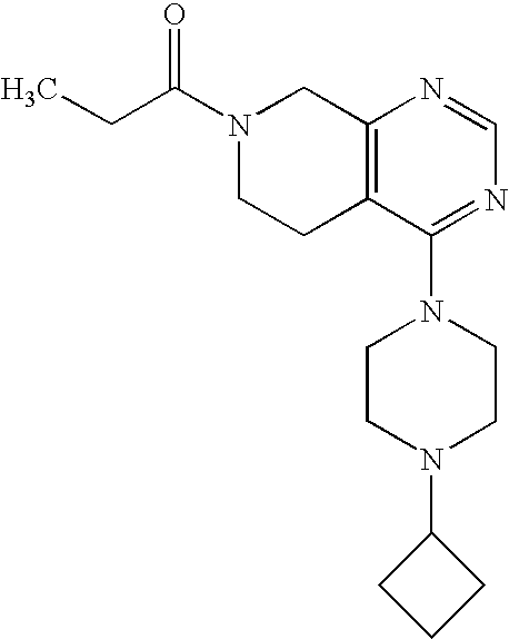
C(C)C(N1CCC2=C(C1)N=CN=C2N1CCN(C2CCC2)CC1)=O
